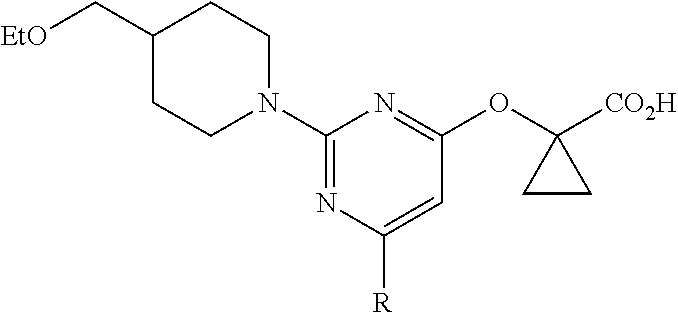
C1(C[EtO])CCN(C2=NC([R])=CC(OC3([CO2H])CC3)=N2)CC1
